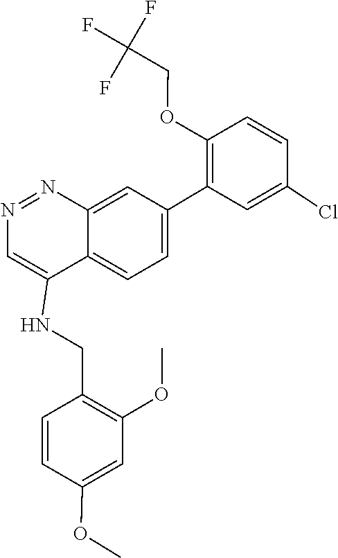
N1=NC2=CC(C3=C(OCC(F)(F)F)C=CC(Cl)=C3)=CC=C2C(NCC2=C(OC)C=C(OC)C=C2)=C1
